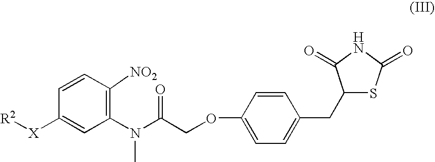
[R2][X]C1=CC(N(C)C(COC2=CC=C(CC3SC(=O)NC3=O)C=C2)=O)=C([NO2])C=C1
